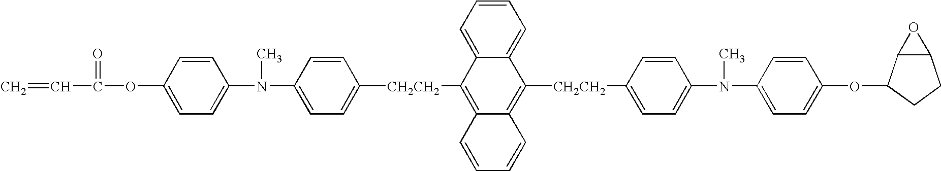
C=CC(=O)OC1=CC=C(N(C)C2=CC=C([CH2CH2]C3=C4C(=C([CH2CH2]C5=CC=C(N(C6=CC=C(OC7C8C(CC7)O8)C=C6)C)C=C5)C5=CC=CC=C35)C=CC=C4)C=C2)C=C1
